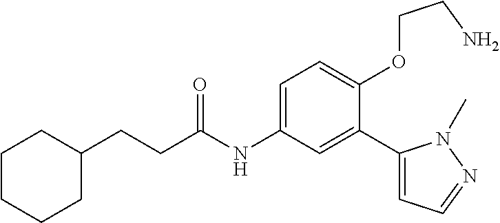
C1(CCC(=O)NC2=CC=C(OCCN)C(C3=CC=NN3C)=C2)CCCCC1
